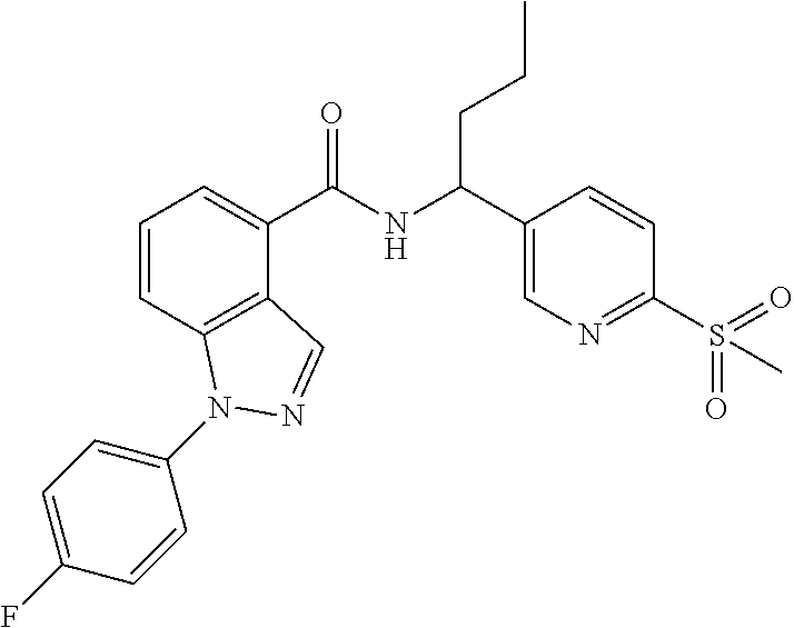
C1=CC2=C(C(C(NC(C3=CN=C(S(=O)(=O)C)C=C3)CCC)=O)=C1)C=NN2C1=CC=C(F)C=C1
